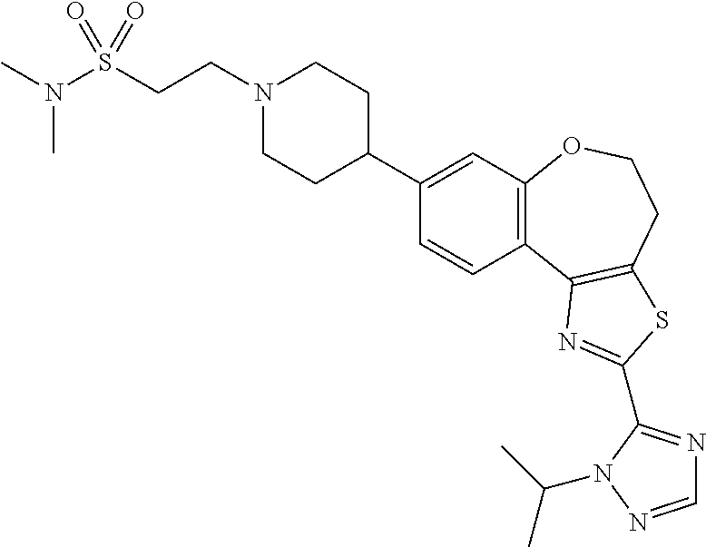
C1=CC2=C(C=C1C1CCN(CCS(N(C)C)(=O)=O)CC1)OCCC1=C2N=C(C2=NC=NN2C(C)C)S1
